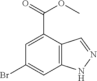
BrC1=CC2=C(C(C(=O)OC)=C1)C=NN2
